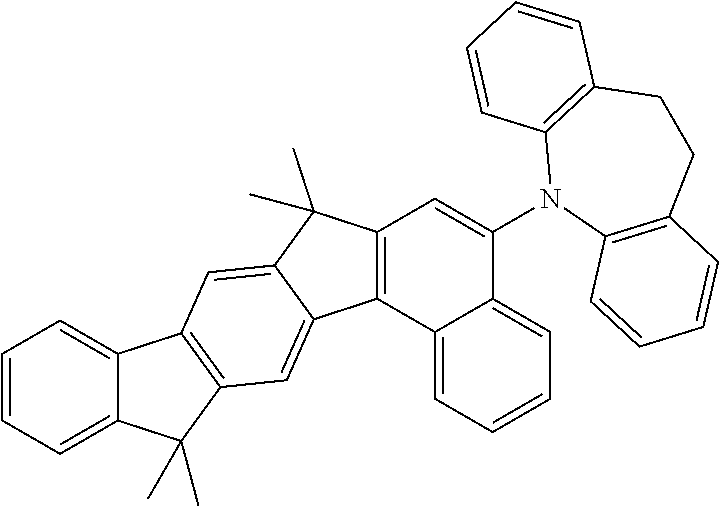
C12=CC=CC=C1C(C)(C)C1=C2C=C2C(C)(C)C3=C(C2=C1)C1=CC=CC=C1C(N1C2=C(CCC4=C1C=CC=C4)C=CC=C2)=C3
